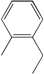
C1(C)=C(CC)C=CC=C1
